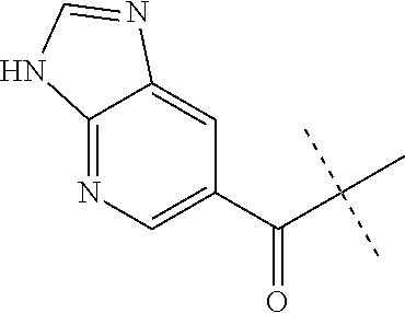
C(C(C)(C)C)(C1=CN=C2C(=C1)N=CN2)=O
